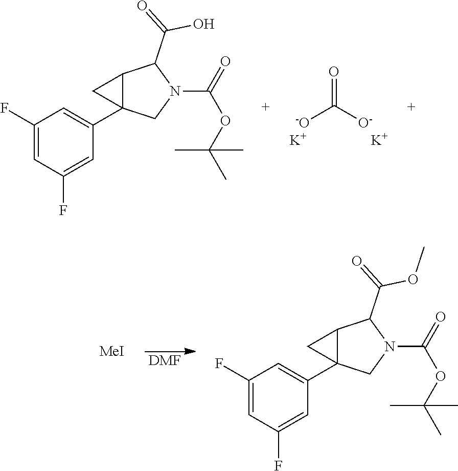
O=C([O-])[-O].[K].[K].C1(F)=CC(F)=CC(C23C(C2)C(C(=O)O)N(C(=O)OC(C)(C)C)C3)=C1.[DMF].[MeI].C1(F)=CC(F)=CC(C23C(C2)C(C(=O)OC)N(C(=O)OC(C)(C)C)C3)=C1
